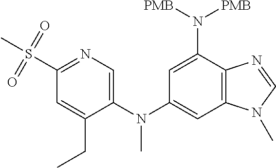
C1=C(N(C2=CC3=C(C(N([PMB])[PMB])=C2)N=CN3C)C)C(CC)=CC(S(=O)(=O)C)=N1
